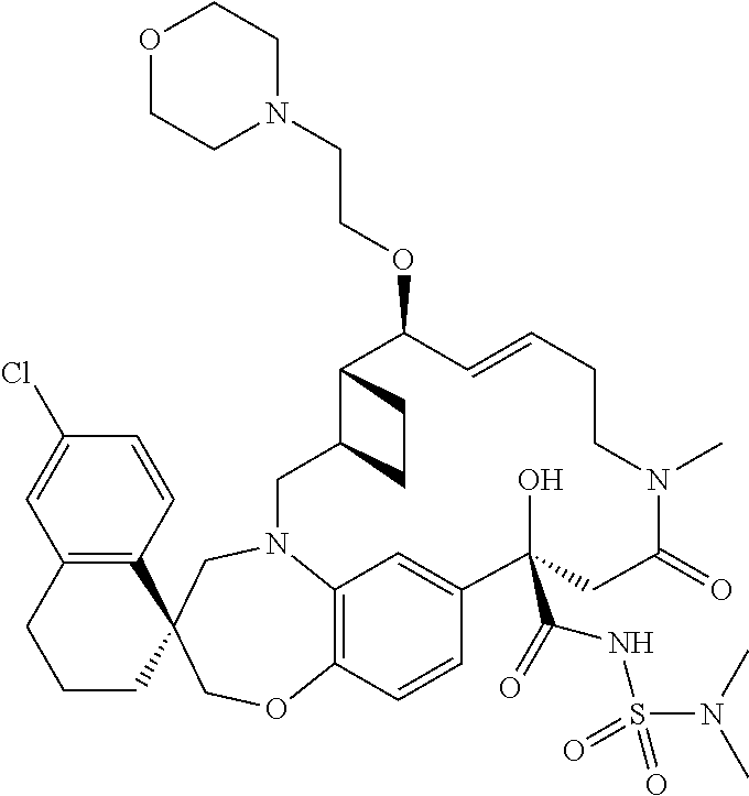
C1(Cl)=CC2=C(C=C1)C1(CCC2)CN2C3=C(OC1)C=CC(=C3)C(O)(C(NS(=O)(=O)N(C)C)=O)CC(=O)N(C)CCC=CC(OCCN1CCOCC1)C1C(C2)CC1
